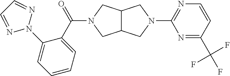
C12C(CN(C3=NC=CC(C(F)(F)F)=N3)C1)CN(C(C1=CC=CC=C1N1N=CC=N1)=O)C2
